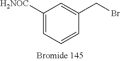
C1([CONH2])=CC=CC(CBr)=C1
